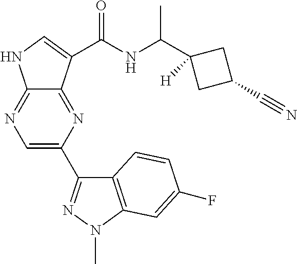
C12=NC(C3=NN(C)C4=C3C=CC(F)=C4)=CN=C1NC=C2C(NC(C1([H])CC(C#N)C1)C)=O
